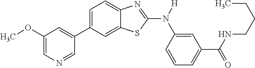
C1(OC)=CN=CC(C2=CC=C3C(=C2)SC(N([H])C2=CC(C(NCCCC)=O)=CC=C2)=N3)=C1
